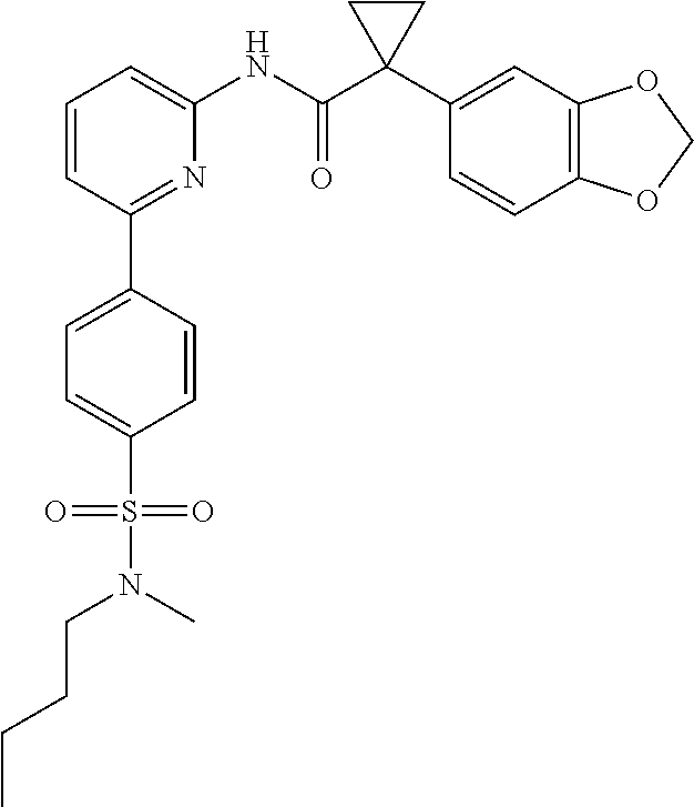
C1=CC(C2=CC=C(S(N(CCCC)C)(=O)=O)C=C2)=NC(NC(C2(C3=CC4=C(C=C3)OCO4)CC2)=O)=C1
